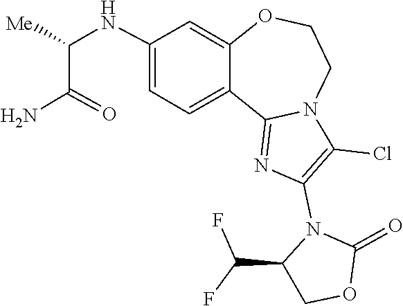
C1(=O)OCC(C(F)F)N1C1=C(Cl)N2C(=N1)C1=CC=C(NC(C(N)=O)[Me])C=C1OCC2
